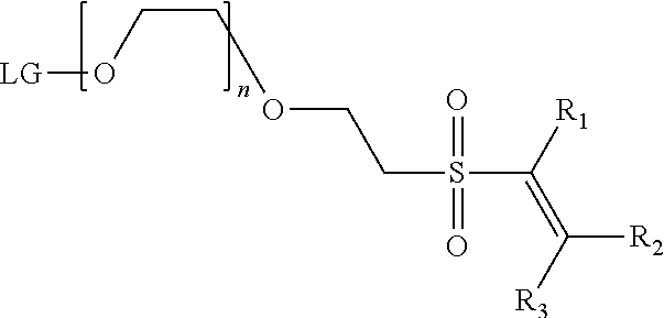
[LG]OCCOCCS(C(=C([R3])[R2])[R1])(=O)=O
